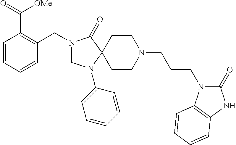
N1(CC2=C(C(=O)[OMe])C=CC=C2)CN(C2=CC=CC=C2)C2(C1=O)CCN(CCCN1C(=O)NC3=C1C=CC=C3)CC2
